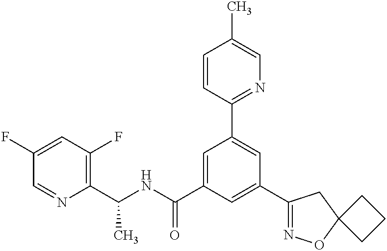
C1(C(NC(C2=CC(C3=NC=C(C)C=C3)=CC(C3=NOC4(C3)CCC4)=C2)=O)C)=C(F)C=C(F)C=N1
